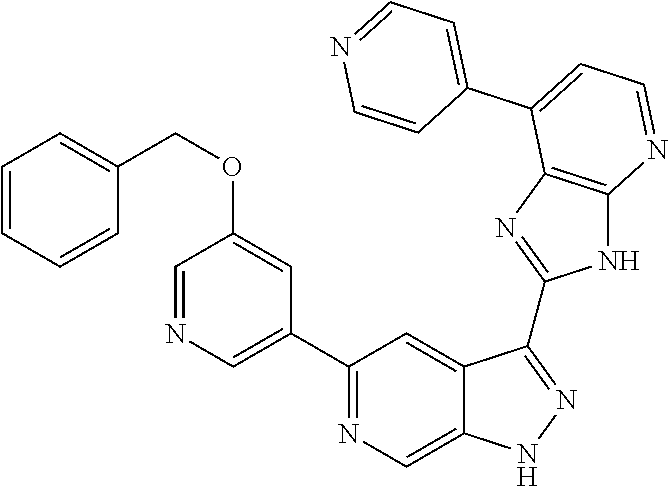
C1(C2=NC=C3C(=C2)C(C2=NC4=C(N2)N=CC=C4C2=CC=NC=C2)=NN3)=CN=CC(OCC2=CC=CC=C2)=C1
